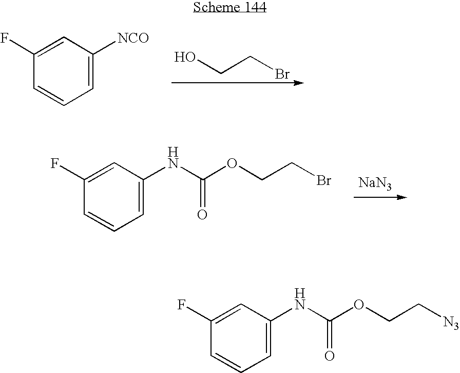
OCCBr.C1=C([NCO])C=C(F)C=C1.[NaN3].C1=C(NC(OCCBr)=O)C=C(F)C=C1.C1=C(NC(OCC[N3])=O)C=C(F)C=C1
